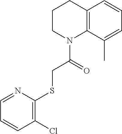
C1CN(C(=O)CSC2=C(Cl)C=CC=N2)C2=C(C1)C=CC=C2C
